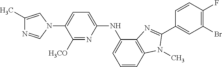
C1(C)=CN(C2=CC=C(NC3=CC=CC4=C3N=C(C3=CC(Br)=C(F)C=C3)N4C)N=C2[H3CO])C=N1
